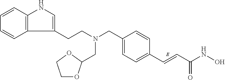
C12=C(C=CC=C1)NC=C2CCN(CC1=CC=C(C=CC(NO)=O)C=C1)CC1OCCO1
